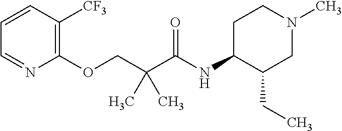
C1=CC([CF3])=C(OCC(C(NC2C(CC)CN(C)CC2)=O)(C)C)N=C1
